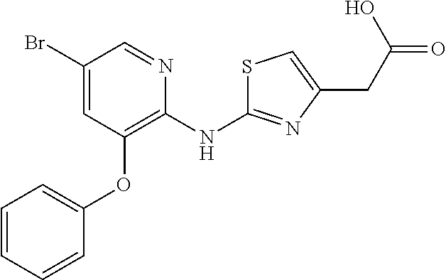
BrC1=CC(OC2=CC=CC=C2)=C(NC2=NC(CC(=O)O)=CS2)N=C1
